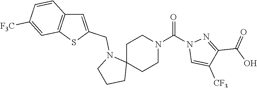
C1C2(CCN(C(=O)N3C=C([CF3])C(C(=O)O)=N3)C1)N(CC1=CC3=C(S1)C=C([F3C])C=C3)CCC2
